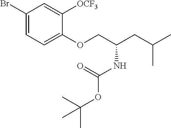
BrC1=CC=C(OCC(NC(OC(C)(C)C)=O)CC(C)C)C([OCF3])=C1
